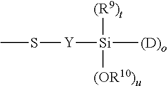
CS[Y][Si]([(D)o])([(R9)t])[(OR10)u]
